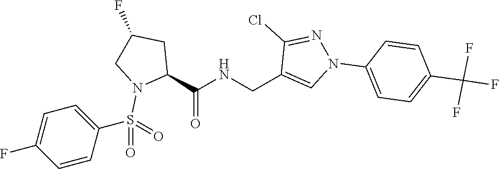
C(C1=CN(C2=CC=C(C(F)(F)F)C=C2)N=C1Cl)NC(C1CC(F)CN1S(=O)(=O)C1=CC=C(F)C=C1)=O
